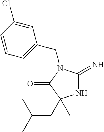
N1C(=N)N(CC2=CC=CC(Cl)=C2)C(=O)C1(CC(C)C)C
